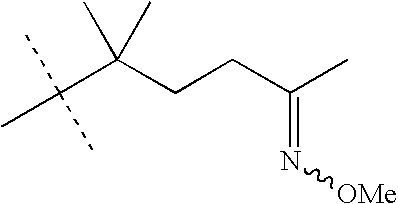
CC(C(CCC(C)=N[OMe])(C)C)(C)C
